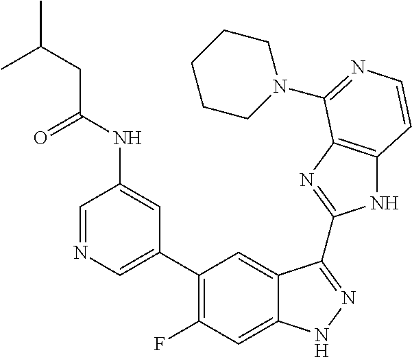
C1=C(C2=C(F)C=C3C(=C2)C(C2=NC4=C(N2)C=CN=C4N2CCCCC2)=NN3)C=C(NC(=O)CC(C)C)C=N1
